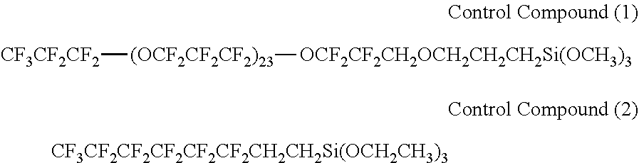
[CF3CF2CF2][(OCF2CF2CF2)23][OCF2CF2CH2OCH2CH2CH2Si(OCH3)3].[CF3CF2CF2CF2CF2CF2CH2CH2Si(OCH2CH3)3]
